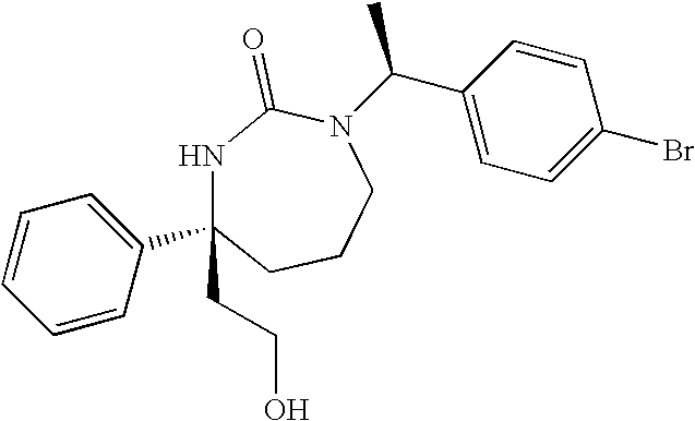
C1(C2(CCO)NC(=O)N(C(C3=CC=C(Br)C=C3)C)CCC2)=CC=CC=C1
